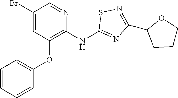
C1(Br)=CC(OC2=CC=CC=C2)=C(NC2=NC(C3CCCO3)=NS2)N=C1
